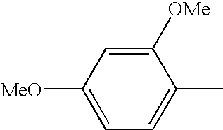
C1([OMe])=CC([MeO])=CC=C1C
